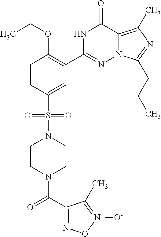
C1=CC(S(N2CCN(C(=O)C3=NO[N+]([O-])=C3C)CC2)(=O)=O)=CC(C2=NN3C(=C(C)N=C3CCC)C(=O)N2)=C1OCC
